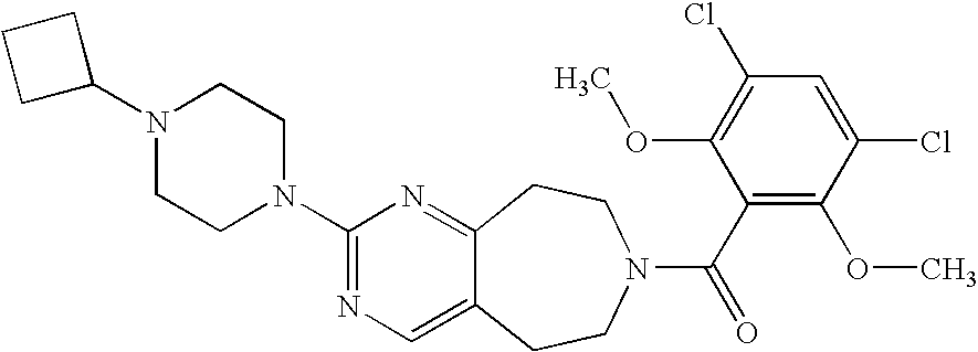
C1C(N2CCN(C3=NC=C4C(=N3)CCN(C(C3=C(OC)C(Cl)=CC(Cl)=C3OC)=O)CC4)CC2)CC1
